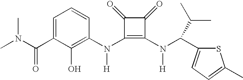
C(C1=CC=CC(N(C2=C(N(C(C3=CC=C(C)S3)C(C)C)[H])C(=O)C2=O)[H])=C1O)(=O)N(C)C
